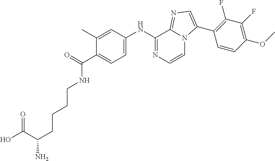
C1=C(C)C(C(NCCCCC(C(O)=O)N)=O)=CC=C1NC1=NC=CN2C1=NC=C2C1=C(F)C(F)=C(OC)C=C1
